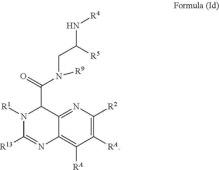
C1([RA])=C([R2])N=C2C(=C1[RA])N=C([R13])N([R1])C2C(=O)N(CC(N[R4])[R5])[R9]
